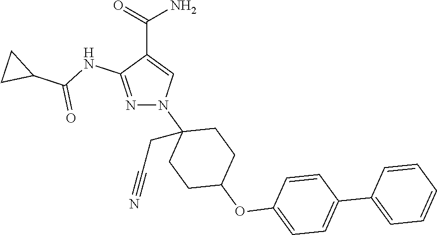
N1=C(NC(C2CC2)=O)C(C(=O)N)=CN1C1(CC#N)CCC(OC2=CC=C(C3=CC=CC=C3)C=C2)CC1
